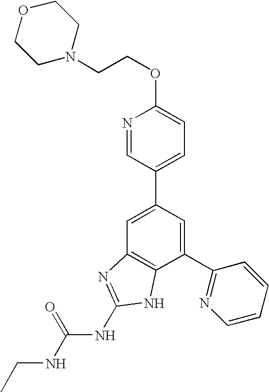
N1=CC(C2=CC3=C(C(C4=NC=CC=C4)=C2)NC(NC(NCC)=O)=N3)=CC=C1OCCN1CCOCC1
